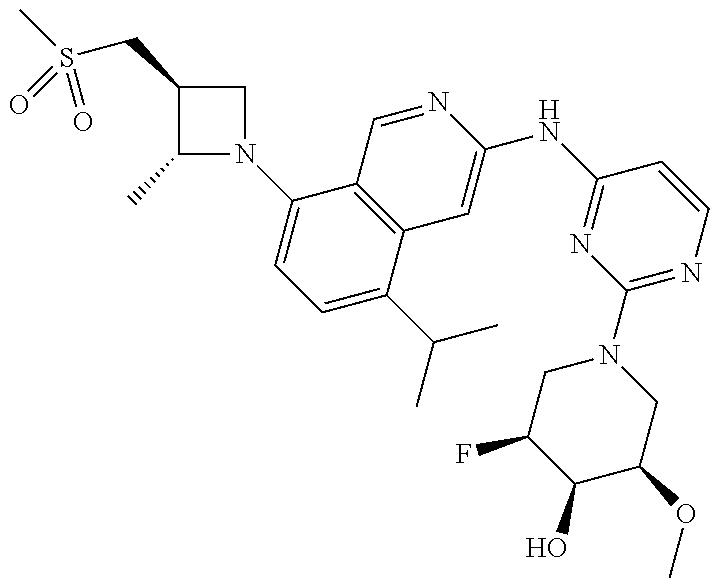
C1=C(C(C)C)C2=C(C(N3CC(CS(=O)(C)=O)C3C)=C1)C=NC(NC1=NC(N3CC(F)C(O)C(OC)C3)=NC=C1)=C2
